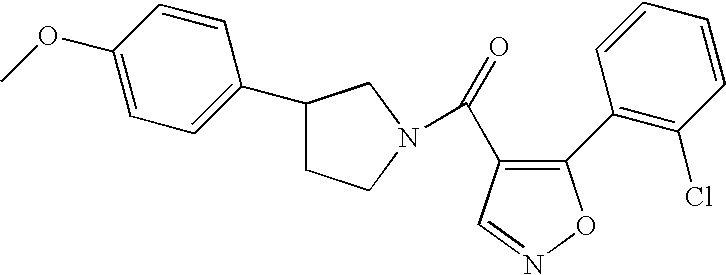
O=C(C1=C(C2=C(Cl)C=CC=C2)ON=C1)N1CCC(C2=CC=C(OC)C=C2)C1
